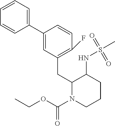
C1=CC=C(C2=CC(CC3N(C(OCC)=O)CCCC3NS(C)(=O)=O)=C(F)C=C2)C=C1
